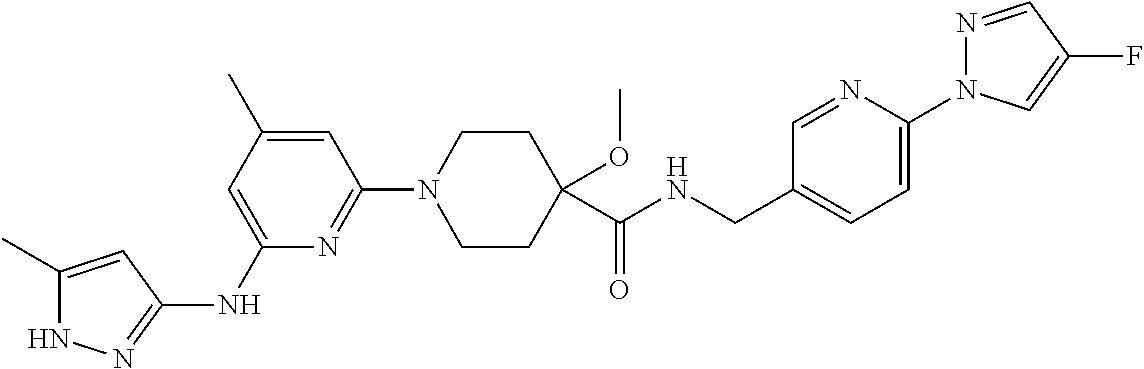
N1C(C)=CC(NC2=CC(C)=CC(N3CCC(C(NCC4=CC=C(N5N=CC(F)=C5)N=C4)=O)(OC)CC3)=N2)=N1
